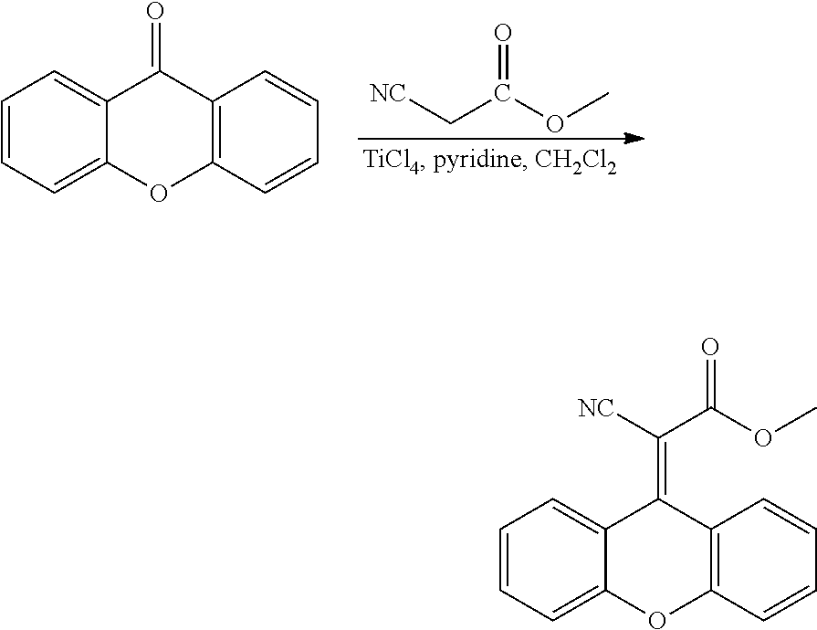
[NC]CC(OC)=O.C1=CC=C2C(=C1)C(=O)C1=C(O2)C=CC=C1.C1=CC=C2C(=C1)C(=C([NC])C(OC)=O)C1=C(O2)C=CC=C1
